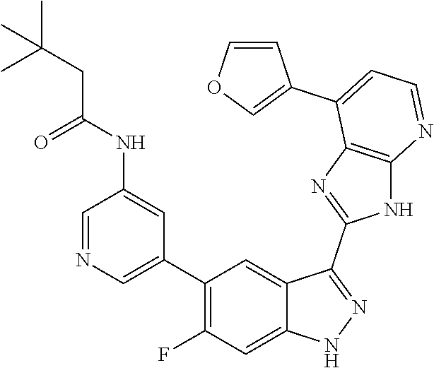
C1=NC=C(C2=C(F)C=C3C(=C2)C(C2=NC4=C(N2)N=CC=C4C2=COC=C2)=NN3)C=C1NC(CC(C)(C)C)=O
